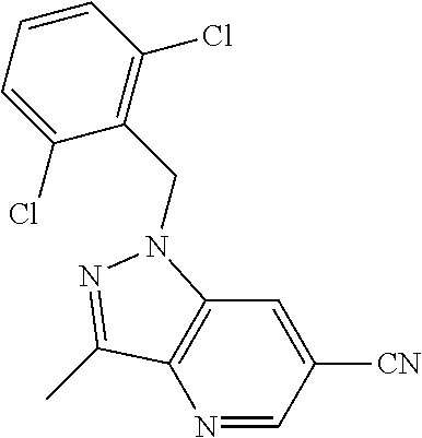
N1=CC([CN])=CC2=C1C(C)=NN2CC1=C(Cl)C=CC=C1Cl
